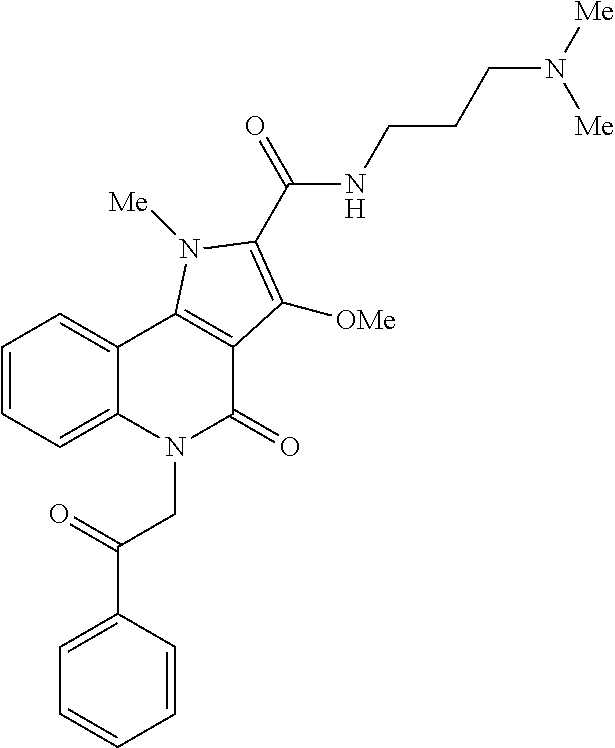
C1=CC=C2C(=C1)C1=C(C(=O)N2CC(C2=CC=CC=C2)=O)C([OMe])=C(C(=O)NCCCN([Me])[Me])N1[Me]
